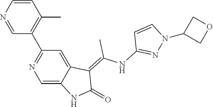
C1=CN=CC(C2=NC=C3C(=C2)C(=C(NC2=NN(C4COC4)C=C2)C)C(=O)N3)=C1C
